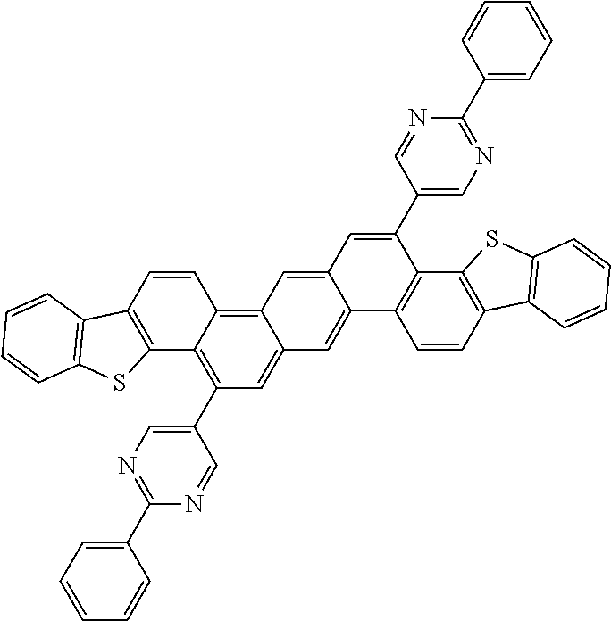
C1(C2=C3C(=C4C(=C2)C=C2C(=C4)C=C(C4=CN=C(C5=CC=CC=C5)N=C4)C4=C2C=CC2=C4SC4=C2C=CC=C4)C=CC2=C3SC3=C2C=CC=C3)=CN=C(C2=CC=CC=C2)N=C1
